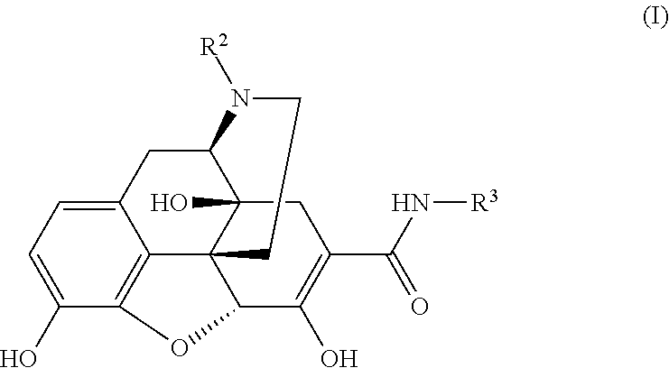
C1=C2C3=C(C(O)=C1)OC1C34C(O)(C(C2)N([R2])CC4)CC(C(N[R3])=O)=C1O
